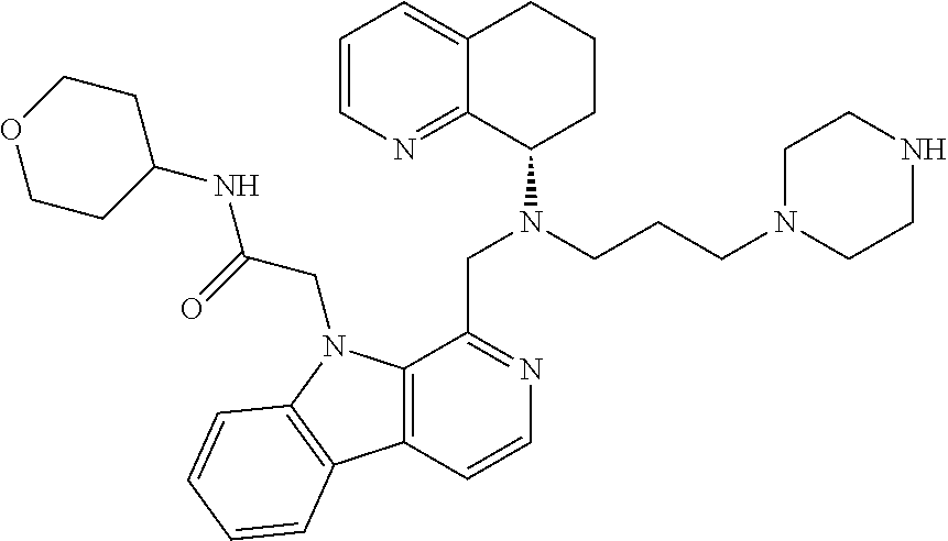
C1=CN=C2C(=C1)CCCC2N(CCCN1CCNCC1)CC1=NC=CC2=C1N(CC(NC1CCOCC1)=O)C1=C2C=CC=C1
